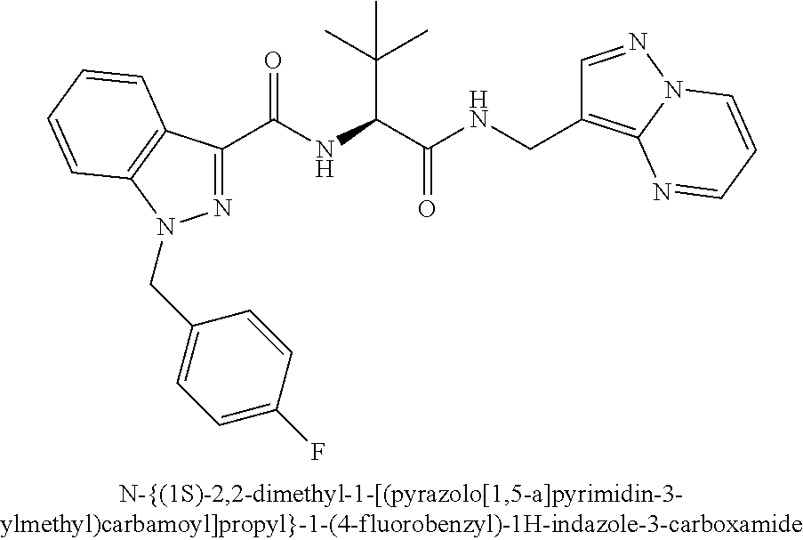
C(=O)(NC(C(C)(C)C)C(=O)NCC1=C2N(N=C1)C=CC=N2)C1=NN(CC2=CC=C(F)C=C2)C2=C1C=CC=C2
